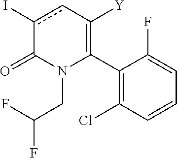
C1(C2=C([Y])cc(I)C(=O)N2CC(F)F)=C(Cl)C=CC=C1F
